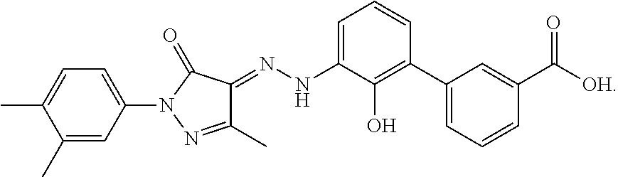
C1(C)=NN(C2=CC=C(C)C(C)=C2)C(=O)C1=NNC1=CC=CC(C2=CC=CC(C([OH])=O)=C2)=C1O
